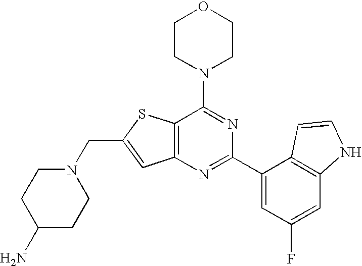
C12=C(N=C(C3=CC(F)=CC4=C3C=CN4)N=C1N1CCOCC1)C=C(CN1CCC(N)CC1)S2
